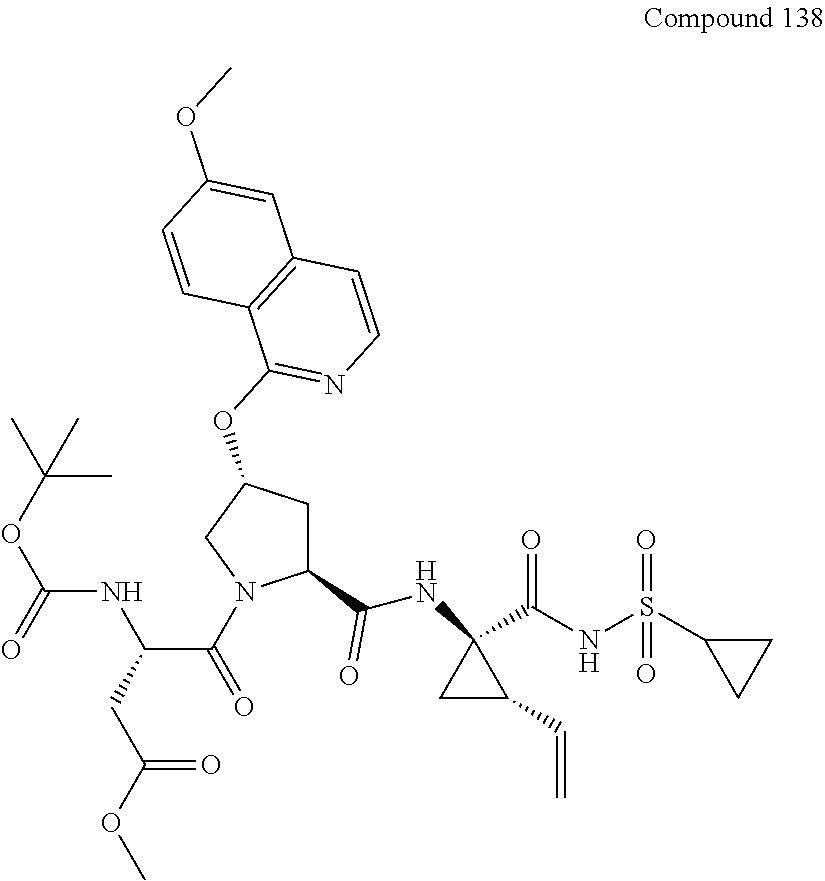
C(CC(C(=O)N1C(C(NC2(C(NS(C3CC3)(=O)=O)=O)CC2C=C)=O)CC(OC2=NC=CC3=C2C=CC(OC)=C3)C1)NC(OC(C)(C)C)=O)(=O)OC
